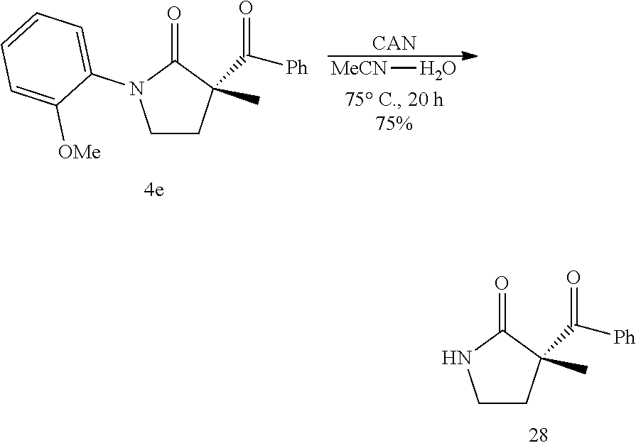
C1CC(C([Ph])=O)(C)C(=O)N1.C1CC(C([Ph])=O)(C)C(=O)N1C1=CC=CC=C1[OMe].[CAN].[MeCN]O
